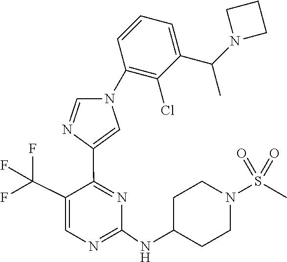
C1=C(C(F)(F)F)C(C2=CN(C3=C(Cl)C(C(N4CCC4)C)=CC=C3)C=N2)=NC(NC2CCN(S(C)(=O)=O)CC2)=N1
